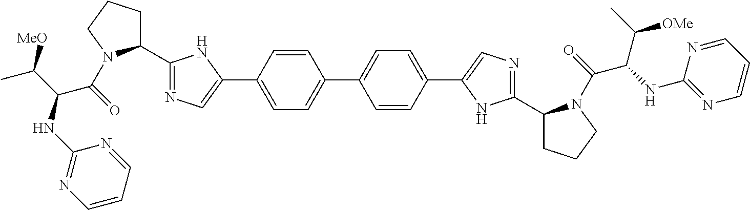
C1(C2CCCN2C(=O)C(C([MeO])C)NC2=NC=CC=N2)=NC=C(C2=CC=C(C3=CC=C(C4=CN=C(C5CCCN5C(=O)C(NC5=NC=CC=N5)C(C)[OMe])N4)C=C3)C=C2)N1
